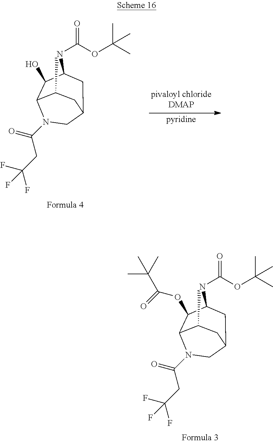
C1(C)C2C(OC(=O)C(C)(C)C)C(NC(OC(C)(C)C)=O)CC(C1)CN2C(CC(F)(F)F)=O.C1(C)C2C(O)C(NC(OC(C)(C)C)=O)CC(C1)CN2C(CC(F)(F)F)=O.[pyridine]
